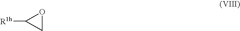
C1OC1[R1h]
